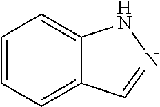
C1=CC=C2C(=C1)NN=C2
